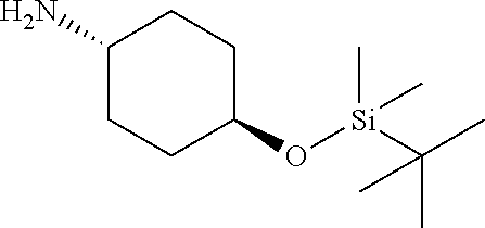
C1(N)CCC(O[Si](C)(C)C(C)(C)C)CC1
